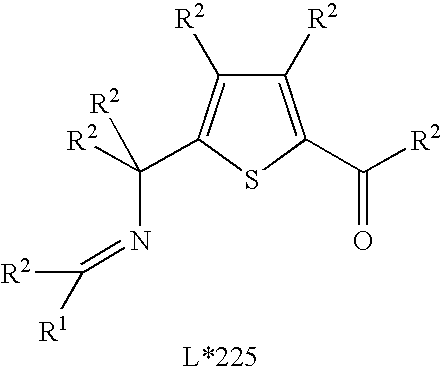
C1([R2])=C(C([R2])=O)SC(C([R2])(N=C([R2])[R1])[R2])=C1[R2]
